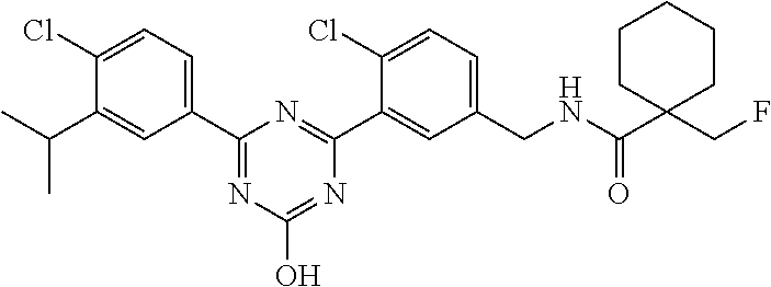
C1(CNC(C2(CF)CCCCC2)=O)=CC=C(Cl)C(C2=NC(C3=CC=C(Cl)C(C(C)C)=C3)=NC(O)=N2)=C1
